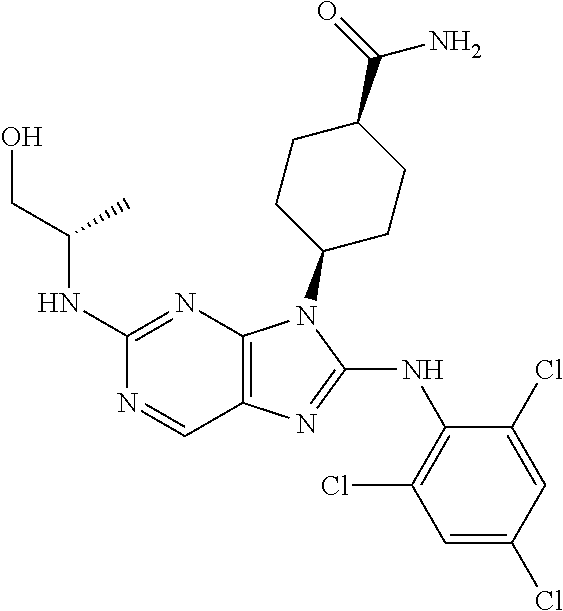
C1(NC(CO)C)=NC2=C(C=N1)N=C(NC1=C(Cl)C=C(Cl)C=C1Cl)N2C1CCC(C(=O)N)CC1
